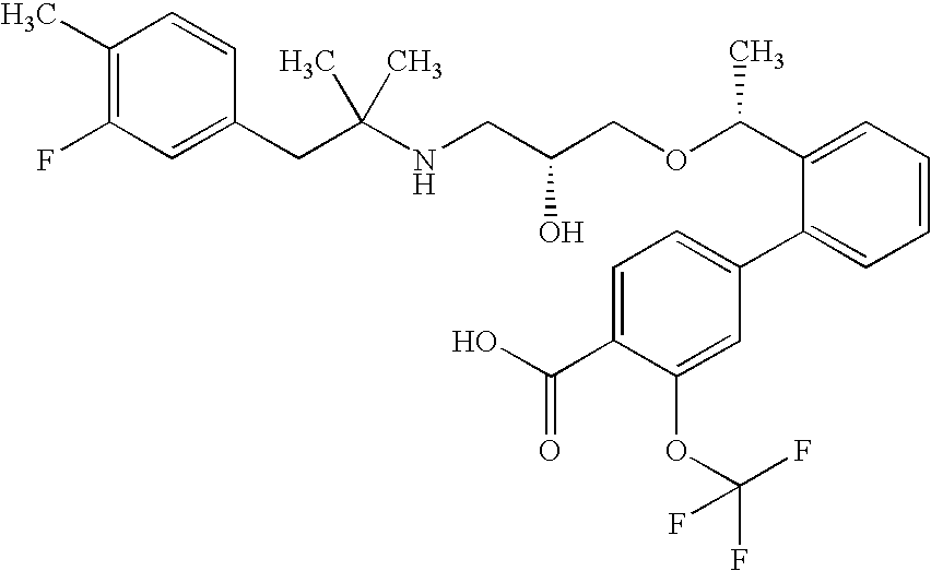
C1(F)=C(C)C=CC(CC(NCC(COC(C2=CC=CC=C2C2=CC=C(C(O)=O)C(OC(F)(F)F)=C2)C)O)(C)C)=C1
